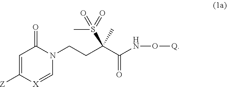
C1=C([Z])[X]=CN(CCC(C)(S(C)(=O)=O)C(NO[Q])=O)C1=O
